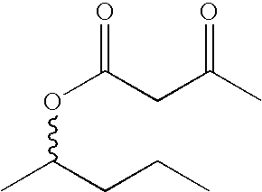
CC(CCC)OC(=O)CC(C)=O
